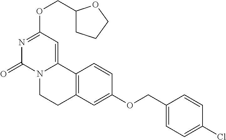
N1=C(OCC2CCCO2)C=C2N(C1=O)CCC1=C2C=CC(OCC2=CC=C(Cl)C=C2)=C1
